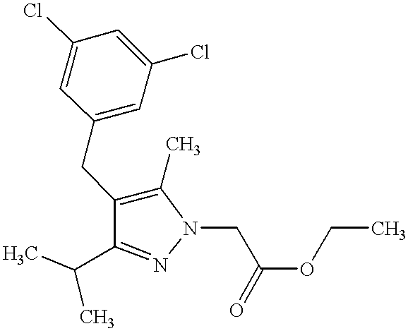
C1(CC2=C(C)N(CC(OCC)=O)N=C2C(C)C)=CC(Cl)=CC(Cl)=C1
